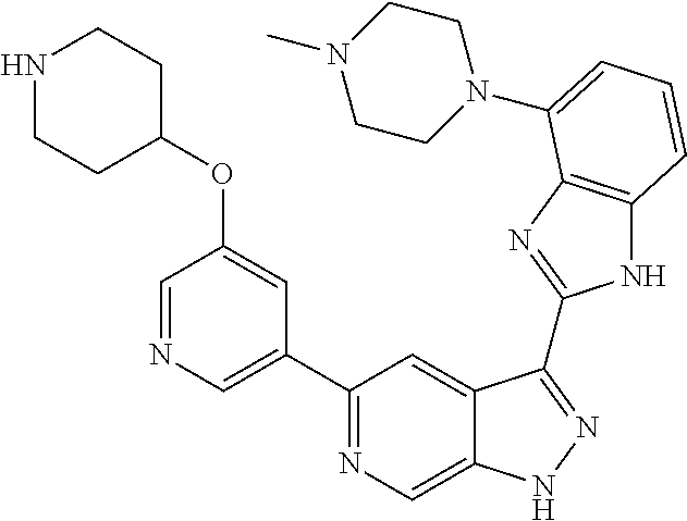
C1(C2=NC=C3C(=C2)C(C2=NC4=C(N2)C=CC=C4N2CCN(C)CC2)=NN3)=CN=CC(OC2CCNCC2)=C1
